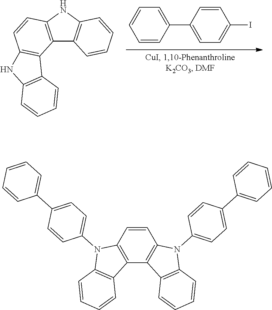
C1=CC(C2=CC=C(I)C=C2)=CC=C1.C12=C(NC3=C1C=CC=C3)C=CC1=C2C2=C(N1)C=CC=C2.C12=C(C=CC3=C1C1=C(N3C3=CC=C(C4=CC=CC=C4)C=C3)C=CC=C1)N(C1=CC=C(C3=CC=CC=C3)C=C1)C1=C2C=CC=C1
